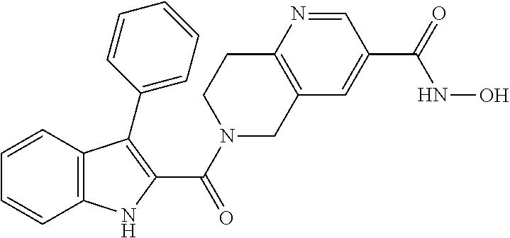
C12=C(C=CC=C1)C(C1=CC=CC=C1)=C(C(N1CC3=C(CC1)N=CC(C(=O)NO)=C3)=O)N2
